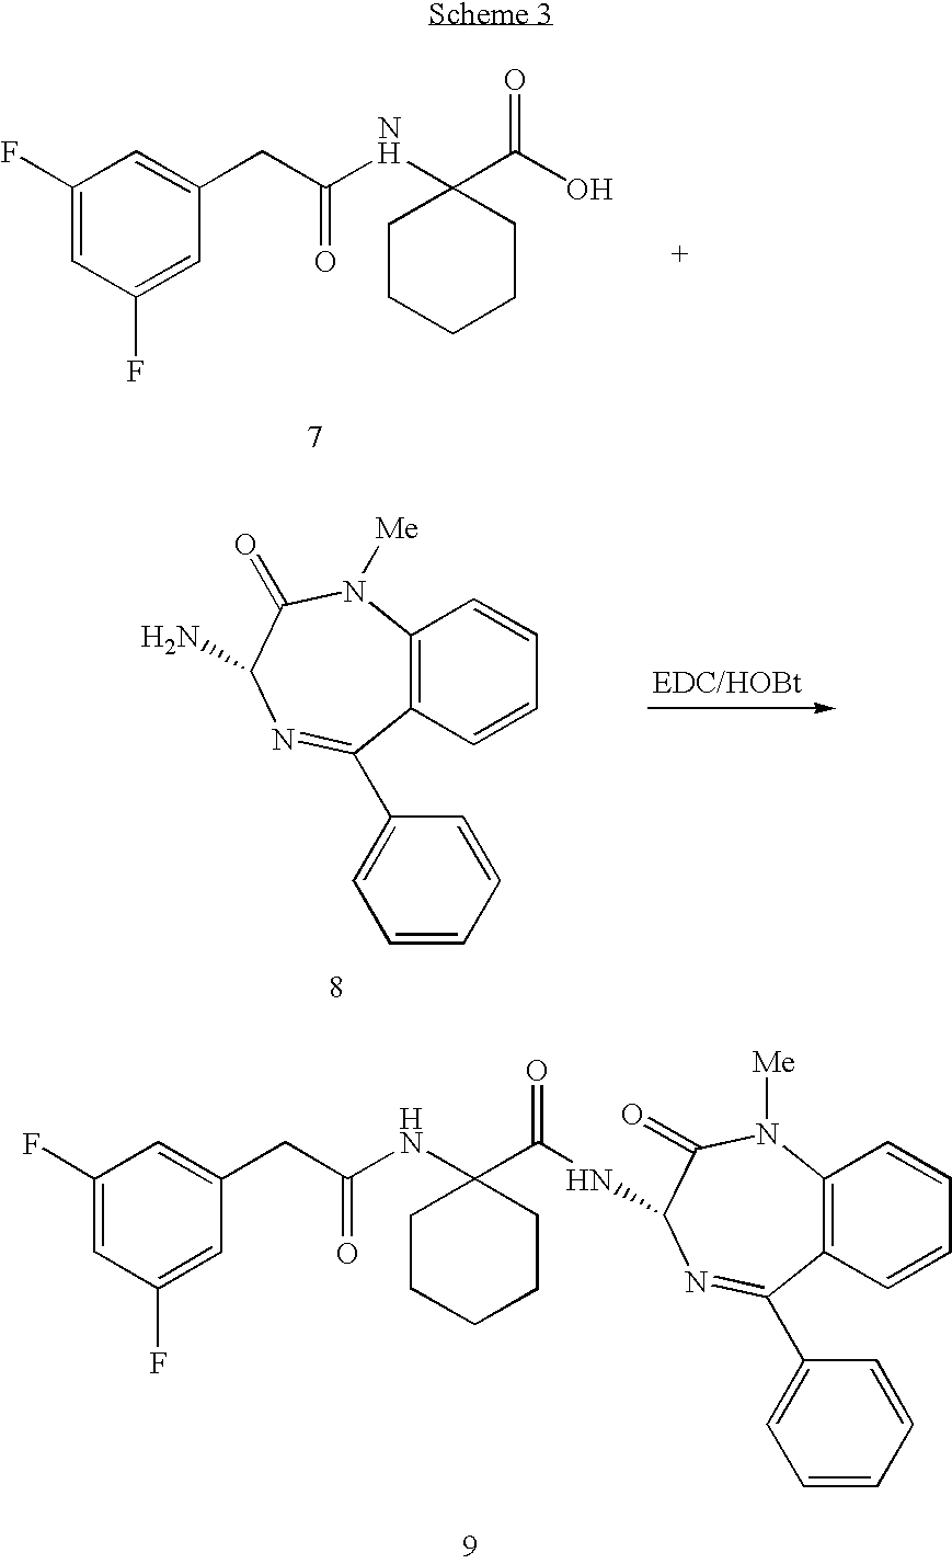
C1(F)=CC(F)=CC(CC(NC2(C(O)=O)CCCCC2)=O)=C1.C12=C(C=CC=C1)C(C1=CC=CC=C1)=NC(N)C(=O)N2[Me].C1(F)=CC(F)=CC(CC(NC2(C(=O)NC3C(=O)N([Me])C4=C(C(C5=CC=CC=C5)=N3)C=CC=C4)CCCCC2)=O)=C1
